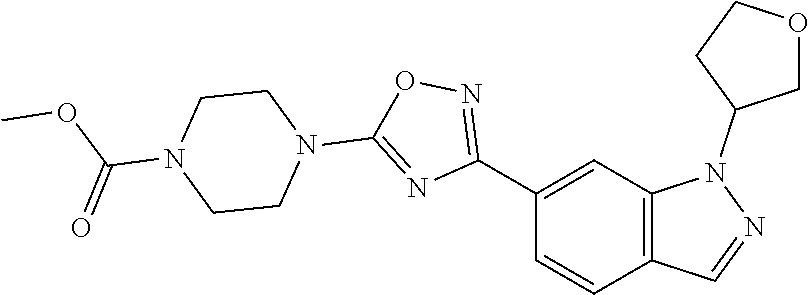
C1(C2=NOC(N3CCN(C(=O)OC)CC3)=N2)=CC2=C(C=C1)C=NN2C1COCC1
